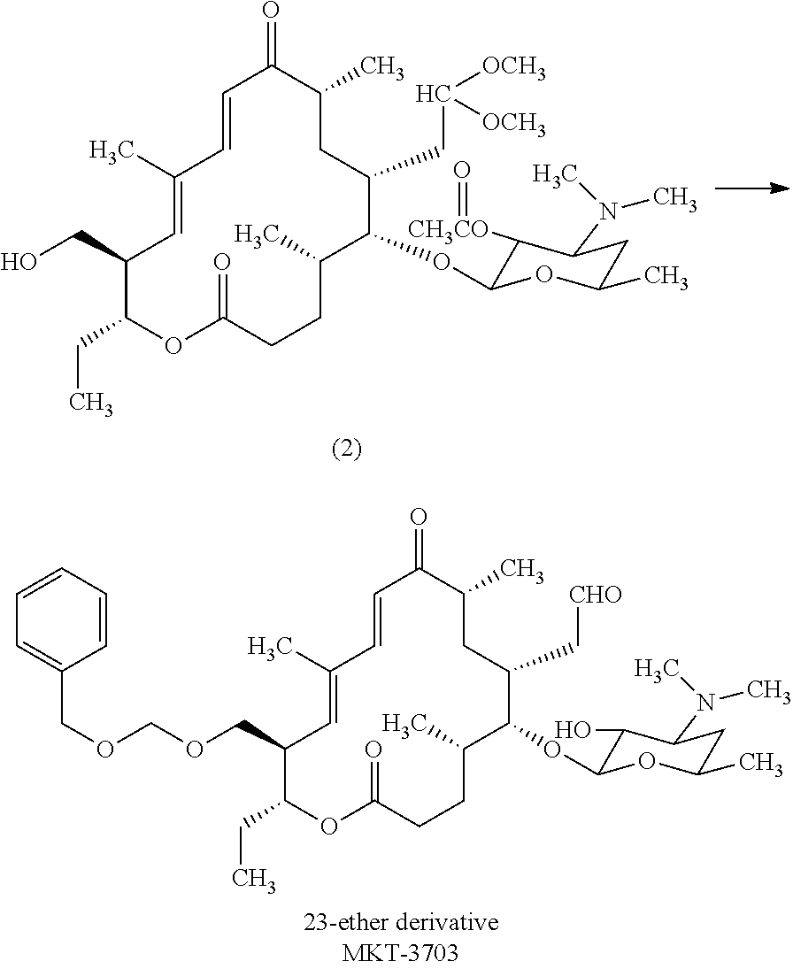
C1(CC)C(CO)C=C(C)C=CC(=O)C(C)CC(CC([OCH3])[OCH3])C(OC2C([CH3CO]=O)C(N(C)C)CC(C)O2)C(C)CCC(=O)O1.C1(CC)C(COCOCC2=CC=CC=C2)C=C(C)C=CC(=O)C(C)CC(C[CHO])C(OC2C(O)C(N(C)C)CC(C)O2)C(C)CCC(=O)O1
